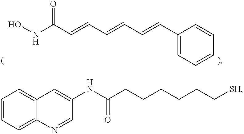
N(C(C=CC=CC=CC1=CC=CC=C1)=O)O.C1=CC=C2C(=C1)C=C(NC(CCCCCC[SH])=O)C=N2
